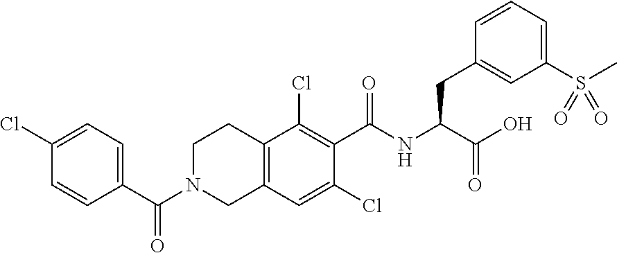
C1(C(=O)N2CC3=C(CC2)C(Cl)=C(C(=O)NC(CC2=CC(S(C)(=O)=O)=CC=C2)C(O)=O)C(Cl)=C3)=CC=C(Cl)C=C1
